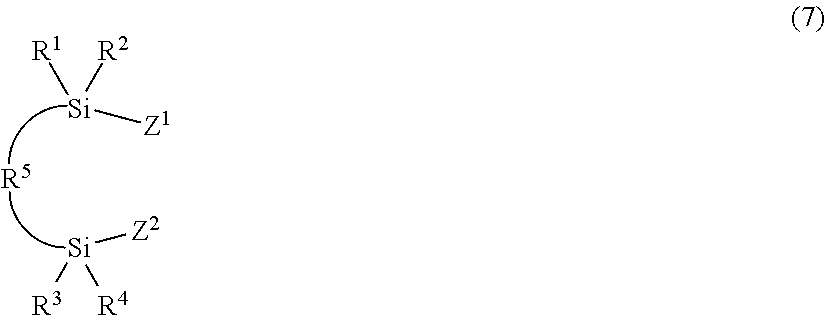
[Si]([Z1])([R2])[R1].[R5].[Si]([R3])([R4])[Z2]
